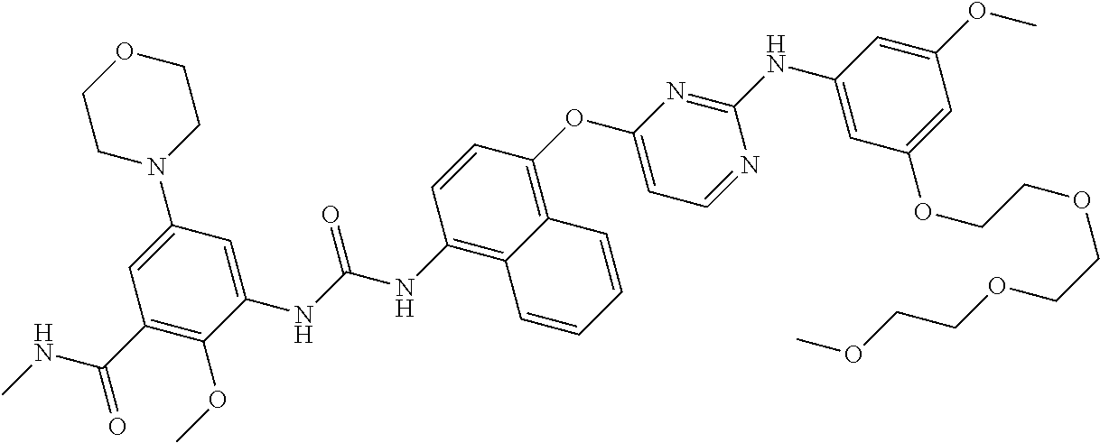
C1=CC(OC2=CC=NC(NC3=CC(OCCOCCOCCOC)=CC(OC)=C3)=N2)=C2C(=C1NC(NC1=CC(N3CCOCC3)=CC(C(NC)=O)=C1OC)=O)C=CC=C2
